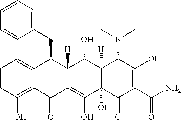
C1=CC(O)=C2C(=C1)C(CC1=CC=CC=C1)C1([H])C(=C(O)C3(O)C([H])(C1O)C(N(C)C)C(O)=C(C(N)=O)C3=O)C2=O
